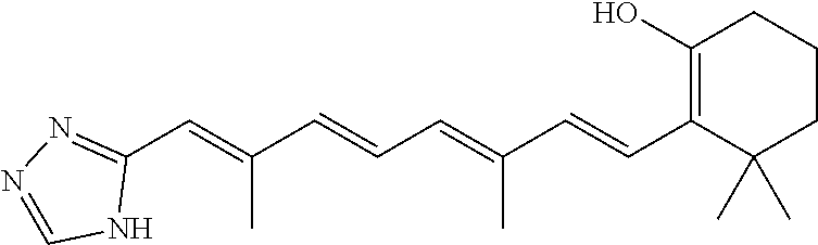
C1(C=C(C=CC=C(C=CC2=C(O)CCCC2(C)C)C)C)=NN=CN1
